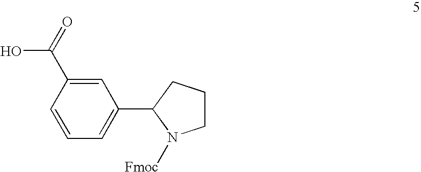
C1=C(C(=O)O)C=CC=C1C1N([Fmoc])CCC1
